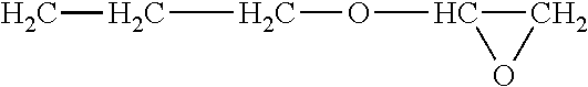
C(COC1CO1)C
